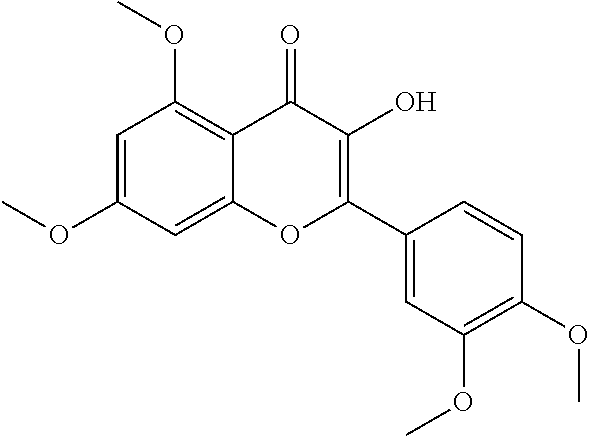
C1=C(OC)C=C2C(=C1OC)C(=O)C(O)=C(C1=CC(OC)=C(OC)C=C1)O2
